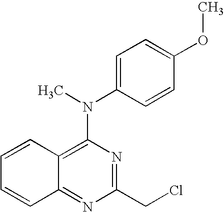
C12=C(N(C)C3=CC=C(OC)C=C3)N=C(CCl)N=C1C=CC=C2
